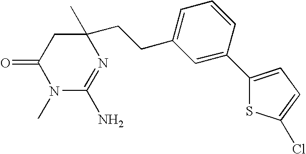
N1(C)C(N)=NC(C)(CCC2=CC=CC(C3=CC=C(Cl)S3)=C2)CC1=O
